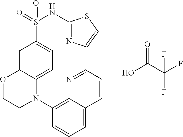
C1=C2C(=CC=C1S(=O)(NC1=NC=CS1)=O)N(C1=C3C(=CC=C1)C=CC=N3)CCO2.O=C(O)C(F)(F)F
